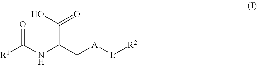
[L]([R2])[A]CC(C(O)=O)NC(=O)[R1]
